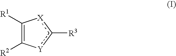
C1([R1])=C([R2])[Y]c([R3])[X]1
